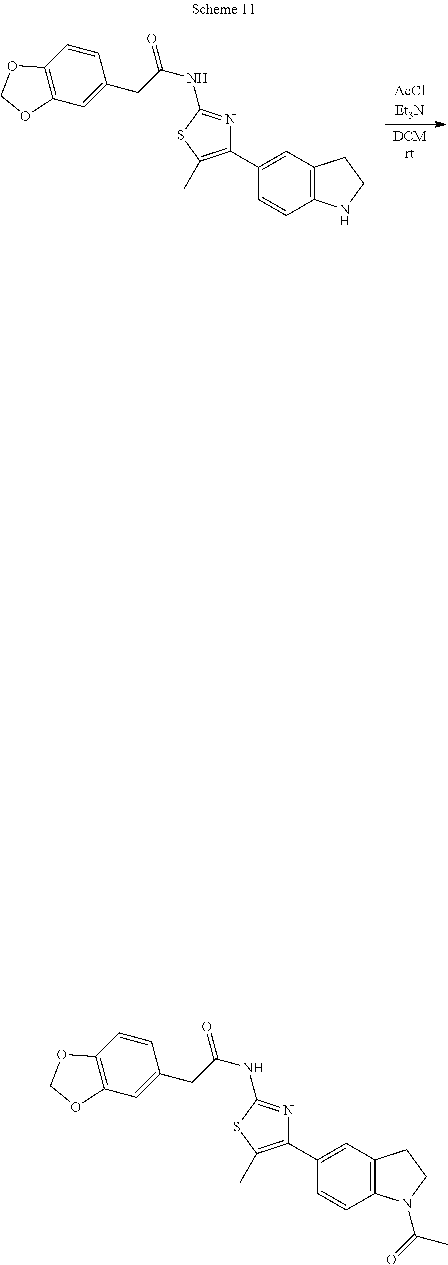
C1(C2=C(C)SC(NC(=O)CC3=CC4=C(C=C3)OCO4)=N2)=CC2=C(C=C1)NCC2.[AcClEt3N].C1(C2=C(C)SC(NC(=O)CC3=CC4=C(C=C3)OCO4)=N2)=CC2=C(C=C1)N(C(=O)C)CC2
